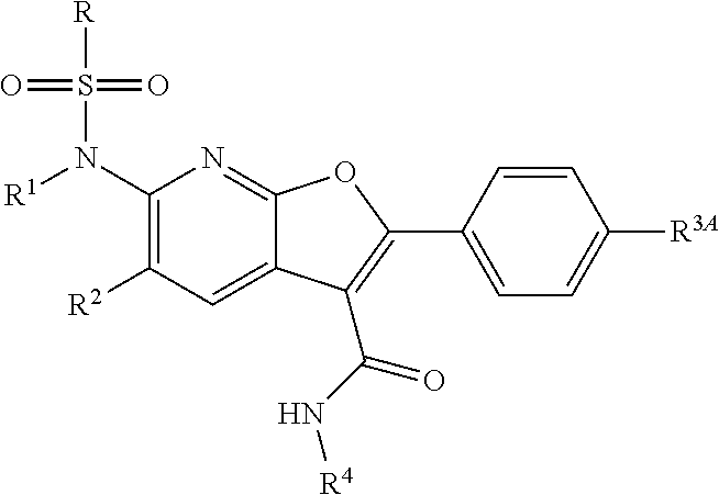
[R1]N(C1=C([R2])C=C2C(=N1)OC(C1=CC=C([R3A])C=C1)=C2C(=O)N[R4])S([R])(=O)=O
